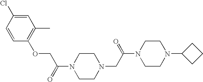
C(C(=O)N1CCN(CC(N2CCN(C3CCC3)CC2)=O)CC1)OC1=C(C)C=C(Cl)C=C1
